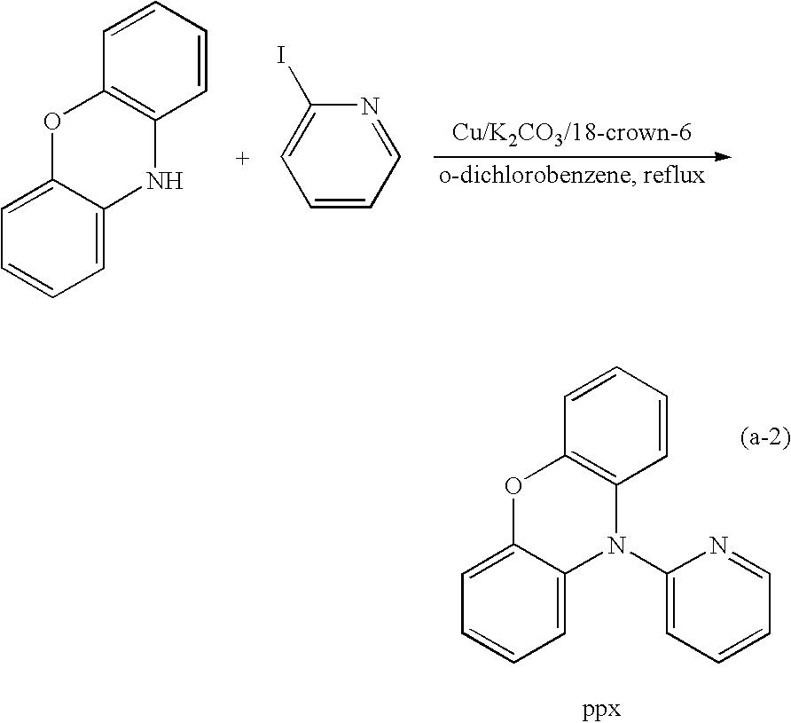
C1=C2C(=CC=C1)OC1=C(N2C2=CC=CC=N2)C=CC=C1.C1=C2C(=CC=C1)OC1=C(N2)C=CC=C1.C1(I)=CC=CC=N1
